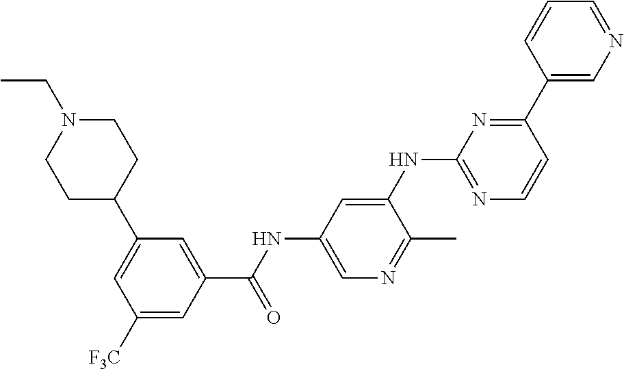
C1(C2=NC(NC3=CC(NC(C4=CC(C5CCN(CC)CC5)=CC([F3C])=C4)=O)=CN=C3C)=NC=C2)=CN=CC=C1
